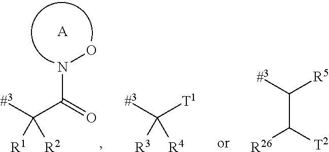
C([T1])([#3])([R3])[R4].C(C(=O)NO)([#3])([R1])[R2].[A].C(C([T2])[R26])([#3])[R5]
